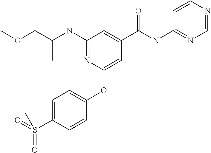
C(C)(COC)NC1=NC(OC2=CC=C(S(=O)(=O)C)C=C2)=CC(C(NC2=NC=NC=C2)=O)=C1
